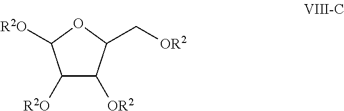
[OR2]CC1C([OR2])C([R2O])C([R2O])O1
